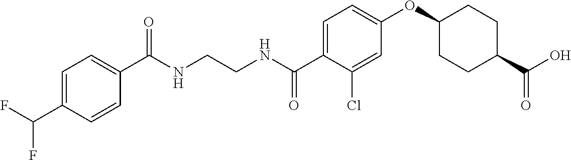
C1=C(C(F)F)C=CC(C(NCCNC(C2=CC=C(OC3CCC(C(O)=O)CC3)C=C2Cl)=O)=O)=C1
